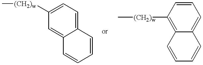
C1=C2C(=CC=C1[(CH2)w]C)C=CC=C2.C[(CH2)w]C1=C2C(=CC=C1)C=CC=C2
